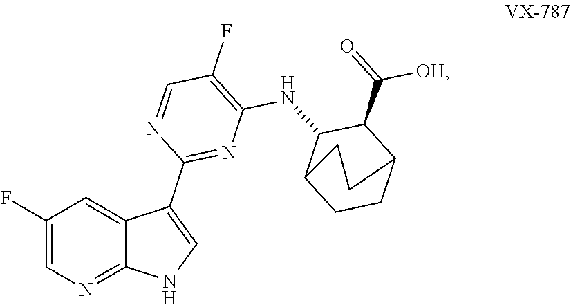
C1(F)=CN=C2C(=C1)C(C1=NC(NC3C4CCC(C3C([OH])=O)CC4)=C(F)C=N1)=CN2
